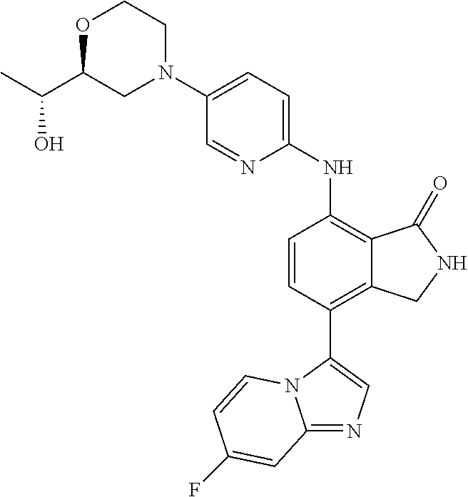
C12=NC=C(C3=C4C(=C(NC5=CC=C(N6CCOC(C(C)O)C6)C=N5)C=C3)C(=O)NC4)N1C=CC(F)=C2
